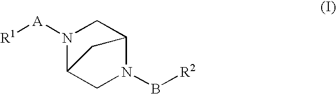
N1(B[R2])C2CN([A][R1])C(C1)C2
